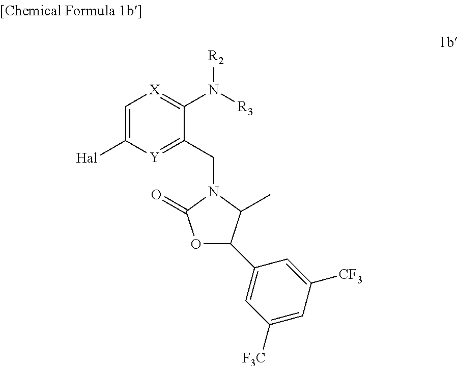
C1=C([Hal])[Y]=C(CN2C(=O)OC(C3=CC([F3C])=CC([CF3])=C3)C2C)C(N([R2])[R3])=[X]1
